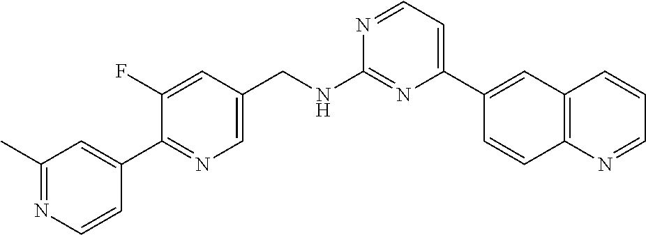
N1=CC=C(C2=CC3=C(C=C2)N=CC=C3)N=C1NCC1=CN=C(C2=CC(C)=NC=C2)C(F)=C1
